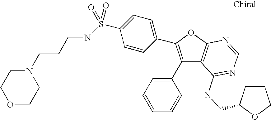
C1(C2=CC=CC=C2)=C(C2=CC=C(S(NCCCN3CCOCC3)(=O)=O)C=C2)OC2=C1C(NCC1CCCO1)=NC=N2
